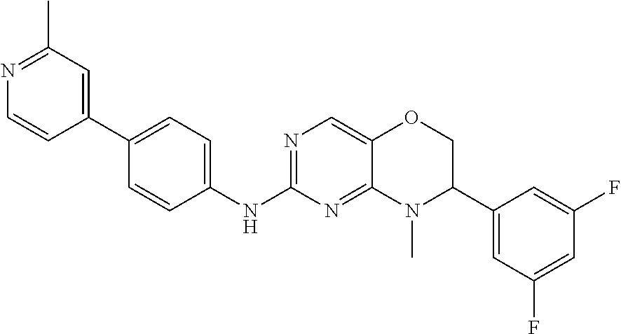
C1(C2=CC(C)=NC=C2)=CC=C(NC2=NC=C3C(=N2)N(C)C(C2=CC(F)=CC(F)=C2)CO3)C=C1
